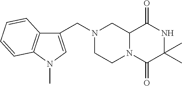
C12N(C(=O)C(C)(C)NC1=O)CCN(CC1=CN(C)C3=C1C=CC=C3)C2
